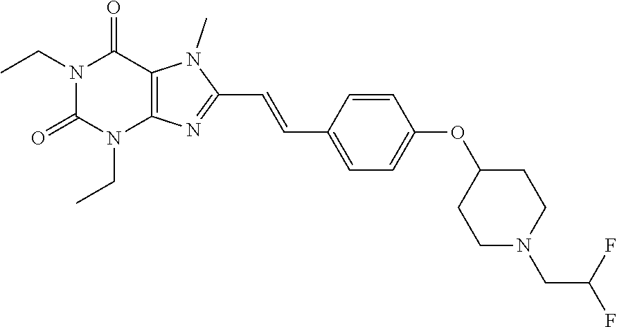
N1(CC)C(=O)N(CC)C2=C(C1=O)N(C)C(C=CC1=CC=C(OC3CCN(CC(F)F)CC3)C=C1)=N2
